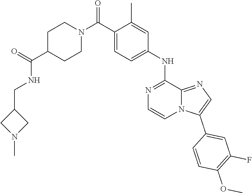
N1(C)CC(CNC(=O)C2CCN(C(C3=CC=C(NC4=NC=CN5C4=NC=C5C4=CC(F)=C(OC)C=C4)C=C3C)=O)CC2)C1
